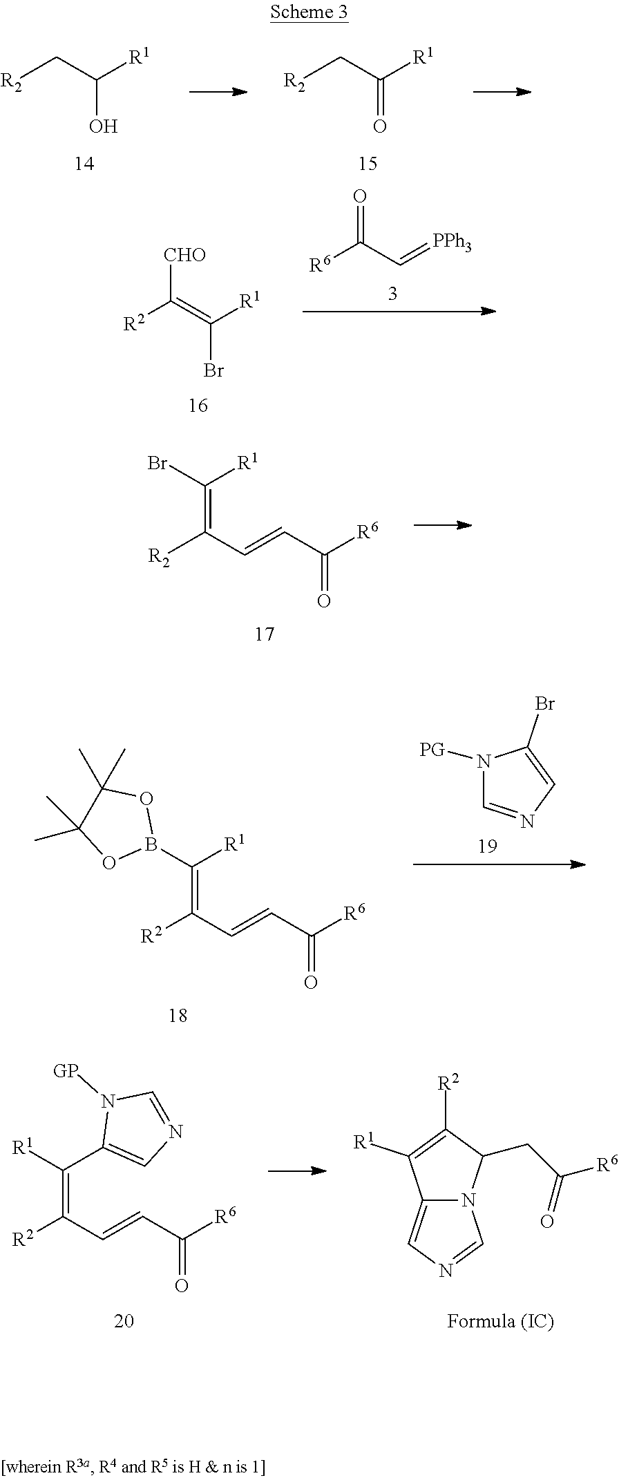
C(C([R1])O)[R2].C(C([R1])=O)[R2].[R1]C(=C([CHO])[R2])Br.[R6]C(C=[PPh3])=O.[R2]C(=C(Br)[R1])C=CC([R6])=O.[R2]C(=C(B1OC(C)(C)C(C)(C)O1)[R1])C=CC([R6])=O.N1([PG])C=NC=C1Br.[R2]C(=C([R1])C1=CN=CN1[GP])C=CC([R6])=O.C12=CN=CN1C(CC([R6])=O)C([R2])=C2[R1]
